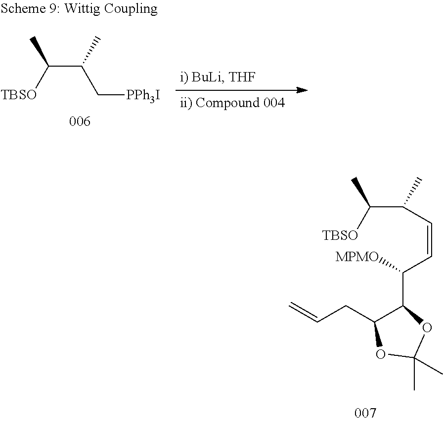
C(C([TBSO])C)(C)C=CC(C1C(CC=C)OC(C)(C)O1)[MPMO].C(C(C([TBSO])C)C)[PPh3I]
